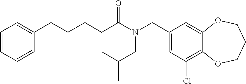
C1(CN(CC(C)C)C(=O)CCCCC2=CC=CC=C2)=CC(Cl)=C2C(=C1)OCCCO2
